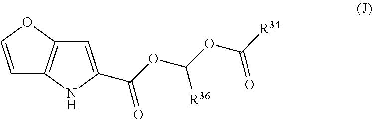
C1=COC2=C1NC(C(OC(OC([R34])=O)[R36])=O)=C2
